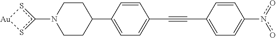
C1CC(C2=CC=C(C#CC3=CC=C(n(o)o)C=C3)C=C2)CCN1c1s[Au]s1
